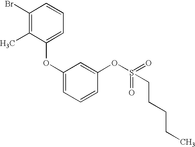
C1(Br)=C(C)C(OC2=CC=CC(OS(=O)(=O)CCCCC)=C2)=CC=C1
